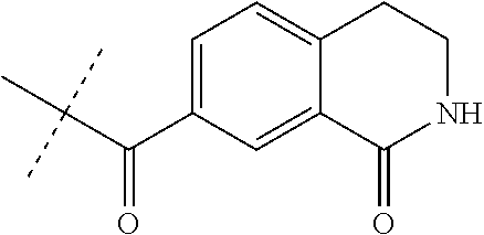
C(C(C)(C)C)(C1=CC=C2C(=C1)C(=O)NCC2)=O
